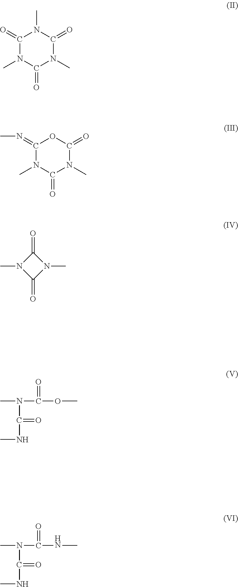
C1(=O)N(C)C(=O)N(C)C(=O)N1C.C1(=NC)N(C)C(=O)N(C)C(=O)O1.CN1C(=O)N(C)C1=O.CN(C(OC)=O)C(NC)=O.CN(C(NC)=O)C(NC)=O
